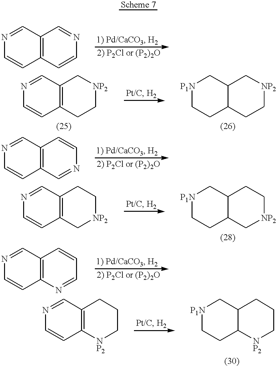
C1=CC2=C(C=N1)C=NC=C2.C1=CC2=C(C=N1)C[NP2]CC2.[P1N]1CCC2C(C1)C[NP2]CC2.C1=CC2=C(C=N1)C=CN=C2.C1=CC2=C(C=N1)CC[NP2]C2.[P1N]1CCC2C(C1)CC[NP2]C2.C1=CC2=C(C=N1)C=CC=N2.C1=CC2=C(C=N1)CCC[NP2]2.[P1N]1CCC2C(C1)CCC[NP2]2
